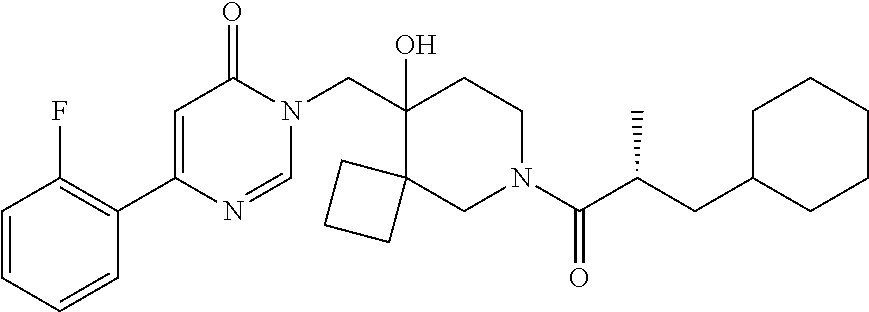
C1=NC(C2=C(F)C=CC=C2)=CC(=O)N1CC1(O)C2(CCC2)CN(C(=O)C(CC2CCCCC2)C)CC1
